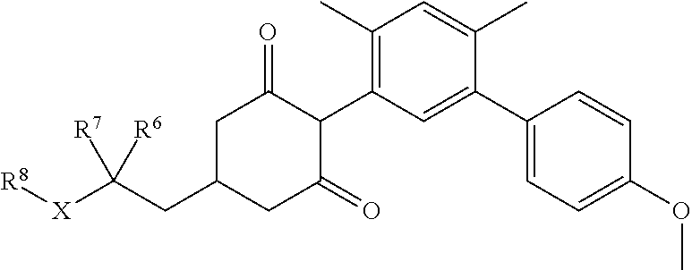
C1C(CC([X][R8])([R7])[R6])CC(=O)C(C2=C(C)C=C(C)C(C3=CC=C(OC)C=C3)=C2)C1=O
